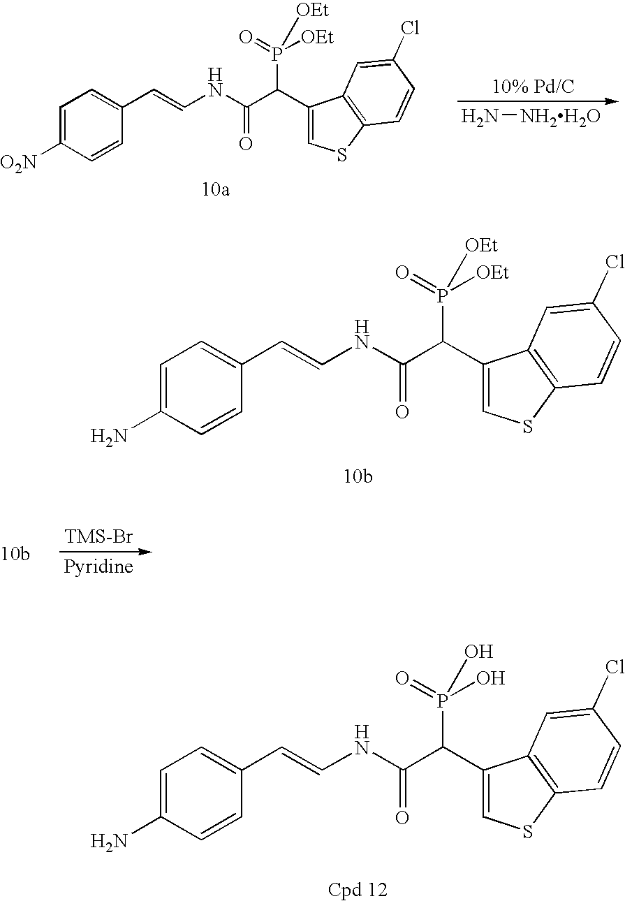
C1=C(N)C=CC(C=CNC(C(C2=CSC3=C2C=C(Cl)C=C3)P(O)(=O)O)=O)=C1.C1=C([O2N])C=CC(C=CNC(C(C2=CSC3=C2C=C(Cl)C=C3)P([OEt])(=O)[OEt])=O)=C1.N[NH2H2O].C1=C(N)C=CC(C=CNC(C(C2=CSC3=C2C=C(Cl)C=C3)P([OEt])(=O)[OEt])=O)=C1
